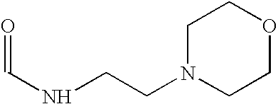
O=CNCCN1CCOCC1
